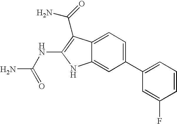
C12=CC=C(C3=CC=CC(F)=C3)C=C1NC(NC(N)=O)=C2C(N)=O
